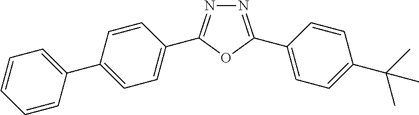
C1=CC(C2=CC=C(C3=NN=C(C4=CC=C(C(C)(C)C)C=C4)O3)C=C2)=CC=C1
